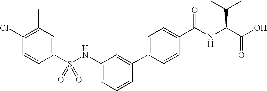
C1(C)=C(Cl)C=CC(S(NC2=CC=CC(C3=CC=C(C(NC(C(=O)O)C(C)C)=O)C=C3)=C2)(=O)=O)=C1
